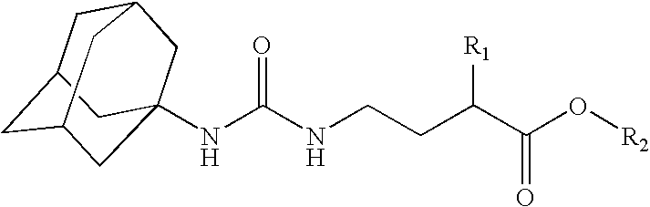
C1C2CC3CC(NC(NCCC(C(O[R2])=O)[R1])=O)(CC1C3)C2
